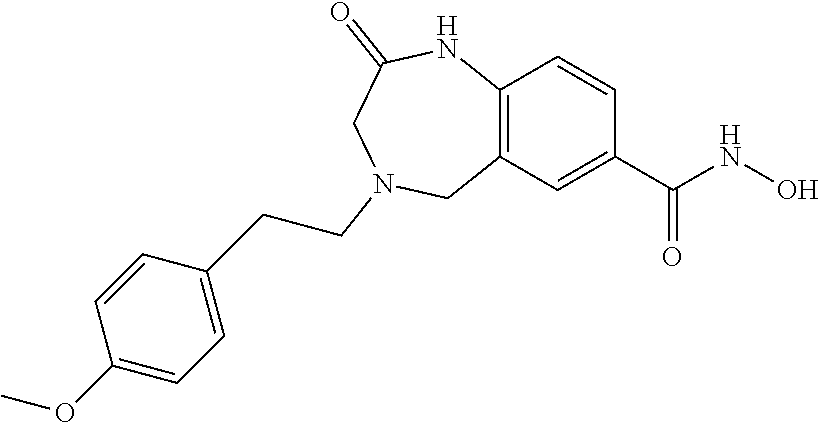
C12=C(C=C(C(NO)=O)C=C1)CN(CCC1=CC=C(OC)C=C1)CC(=O)N2
